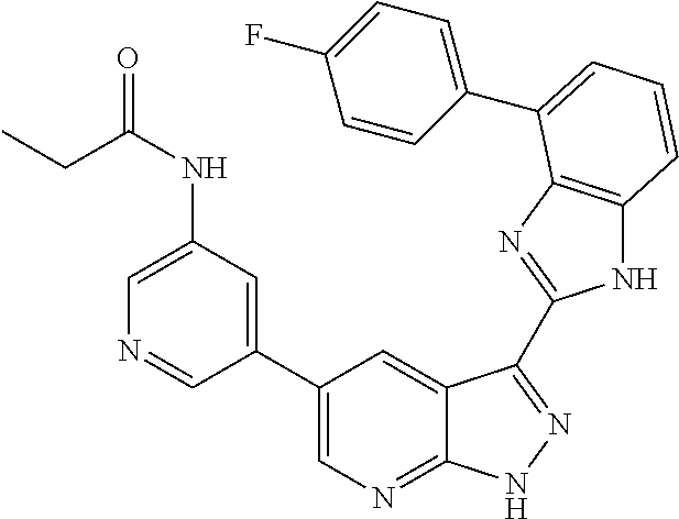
C1(C2=CN=C3C(=C2)C(C2=NC4=C(N2)C=CC=C4C2=CC=C(F)C=C2)=NN3)=CC(NC(CC)=O)=CN=C1
